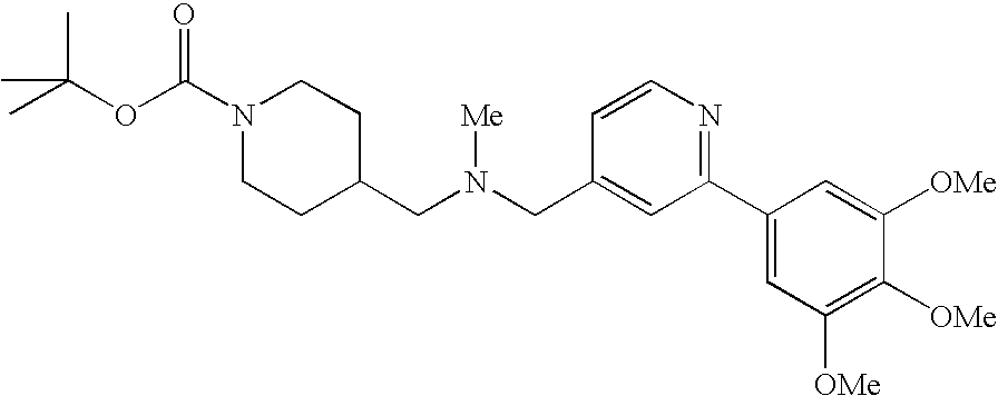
CC(C)(C)OC(N1CCC(CN(CC2=CC(C3=CC([OMe])=C([OMe])C([OMe])=C3)=NC=C2)[Me])CC1)=O
